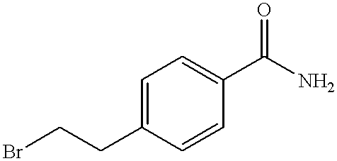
C1=C(CCBr)C=CC(C(N)=O)=C1
